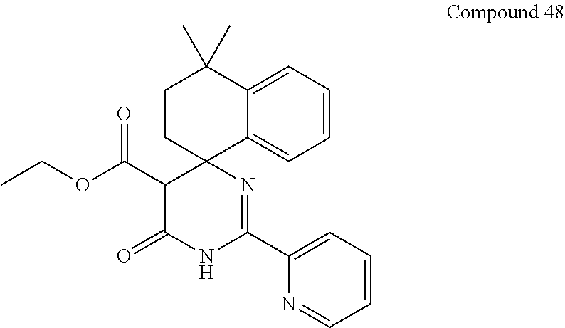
C1=CC=C2C(=C1)C1(CCC2(C)C)C(C(OCC)=O)C(=O)NC(C2=CC=CC=N2)=N1
